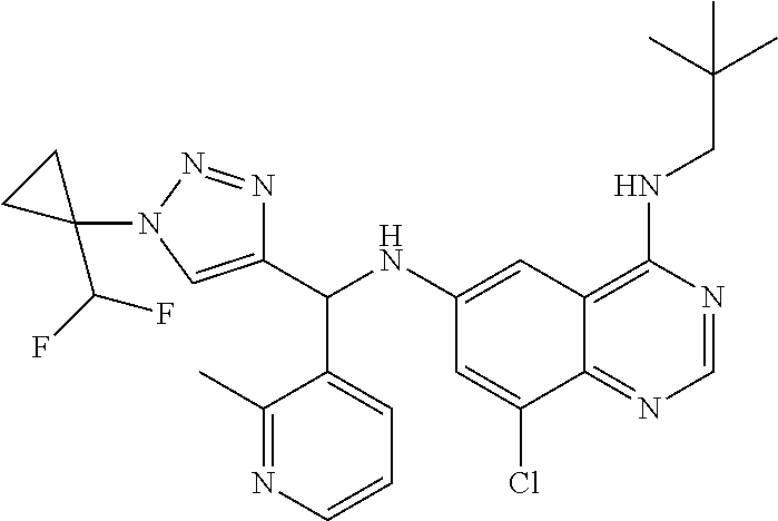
C1(C(NC2=CC3=C(NCC(C)(C)C)N=CN=C3C(Cl)=C2)C2=CC=CN=C2C)=CN(C2(C(F)F)CC2)N=N1
